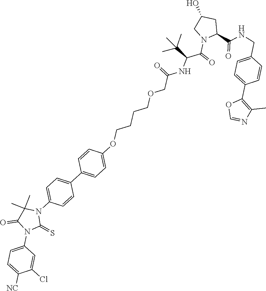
C1=C(N2C(=S)N(C3=CC=C(C4=CC=C(OCCCCOCC(=O)NC(C(=O)N5CC(O)CC5C(NCC5=CC=C(C6=C(C)N=CO6)C=C5)=O)C(C)(C)C)C=C4)C=C3)C(C)(C)C2=O)C=C(Cl)C([NC])=C1
